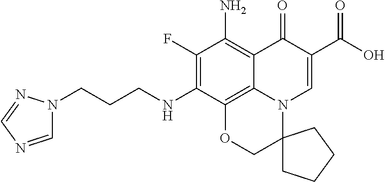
C1(F)=C(NCCCN2C=NC=N2)C2=C3C(=C1N)C(=O)C(C(=O)O)=CN3C1(CO2)CCCC1
